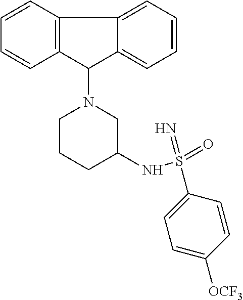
C1(N2CCCC(NS(=N)(C3=CC=C([OCF3])C=C3)=O)C2)C2=CC=CC=C2C2=C1C=CC=C2
